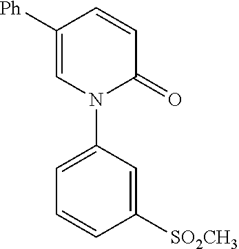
C1=C([Ph])C=CC(=O)N1C1=CC=CC([SO2CH3])=C1
